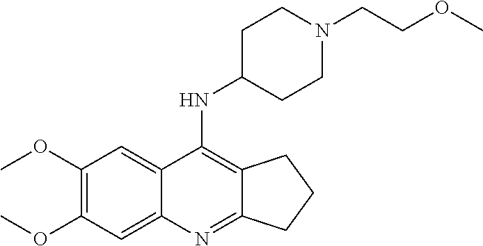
C1(OC)=C(OC)C=C2C(=C1)C(NC1CCN(CCOC)CC1)=C1C(=N2)CCC1
